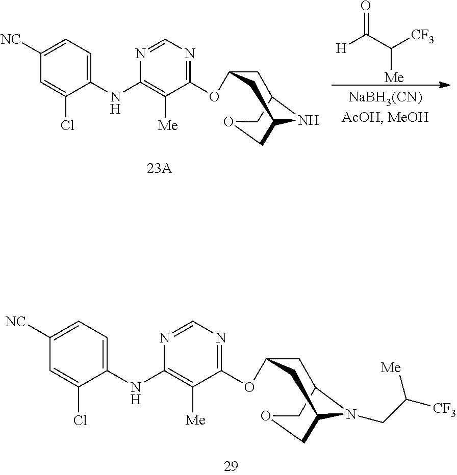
C1(NC2=C([Me])C(OC3CC4N(CC([CF3])[Me])C(COC4)C3)=NC=N2)=CC=C([NC])C=C1Cl.[H]C(C([CF3])[Me])=O.C1(NC2=C([Me])C(OC3CC4NC(COC4)C3)=NC=N2)=CC=C([NC])C=C1Cl
